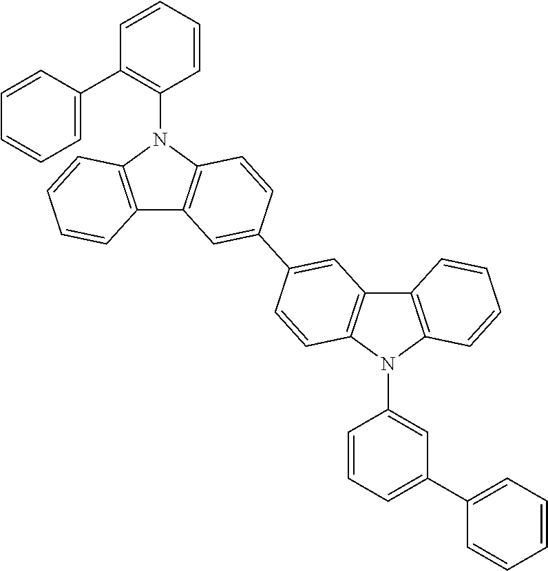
C12=C(N(C3=C(C4=CC=CC=C4)C=CC=C3)C3=C1C=C(C1=CC4=C(C=C1)N(C1=CC(C5=CC=CC=C5)=CC=C1)C1=C4C=CC=C1)C=C3)C=CC=C2
